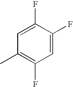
C1(C)=C(F)C=C(F)C(F)=C1
